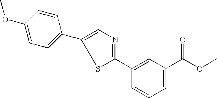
C1(C2=NC=C(C3=CC=C(OC)C=C3)S2)=CC(C(OC)=O)=CC=C1
